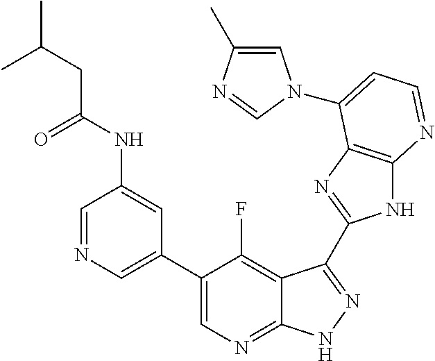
C1=NC=C(C2=CN=C3C(=C2F)C(C2=NC4=C(N2)N=CC=C4N2C=C(C)N=C2)=NN3)C=C1NC(CC(C)C)=O
